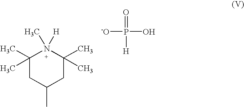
C1(C)(C)CC(C)CC(C)(C)N1(C)[H].[-O]P(O)(=O)[H]
